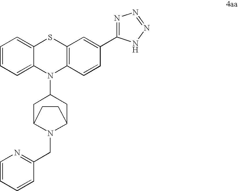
C1=CC=C2C(=C1)SC1=C(N2C2CC3N(CC4=NC=CC=C4)C(C2)CC3)C=CC(C2=NN=NN2)=C1
